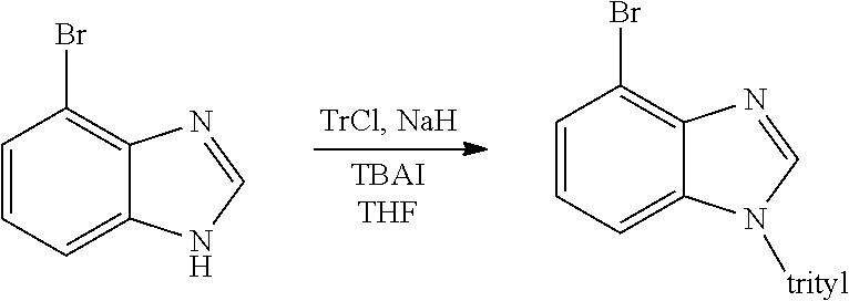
C1=CC=C2C(=C1Br)N=CN2.C1=CC=C2C(=C1Br)N=CN2[trityl]
